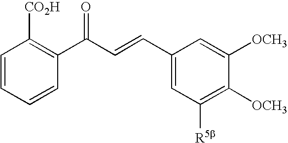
C1=CC=CC(C(C=CC2=CC([R5b])=C([OCH3])C([OCH3])=C2)=O)=C1[CO2H]
